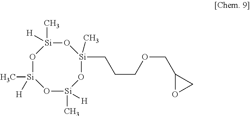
O1[Si](C)([H])O[Si](C)([H])O[Si](C)(CCCOCC2OC2)O[Si]1(C)[H]
